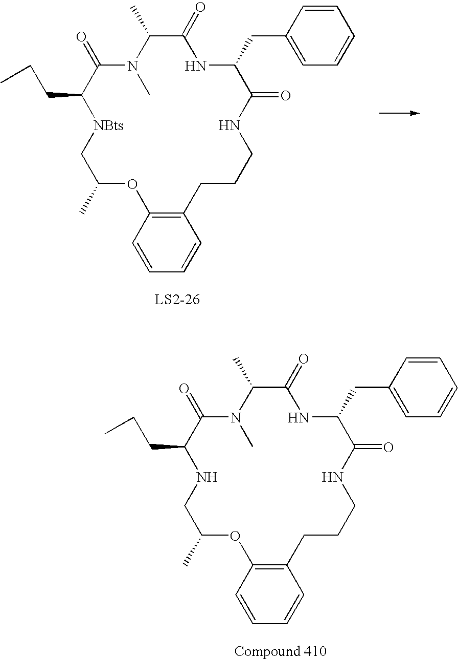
C12=C(C=CC=C1)OC(C)C[NBts]C(CCC)C(=O)N(C)C(C)C(=O)NC(CC1=CC=CC=C1)C(=O)NCCC2.C12=C(C=CC=C1)OC(C)CNC(CCC)C(=O)N(C)C(C)C(=O)NC(CC1=CC=CC=C1)C(=O)NCCC2
